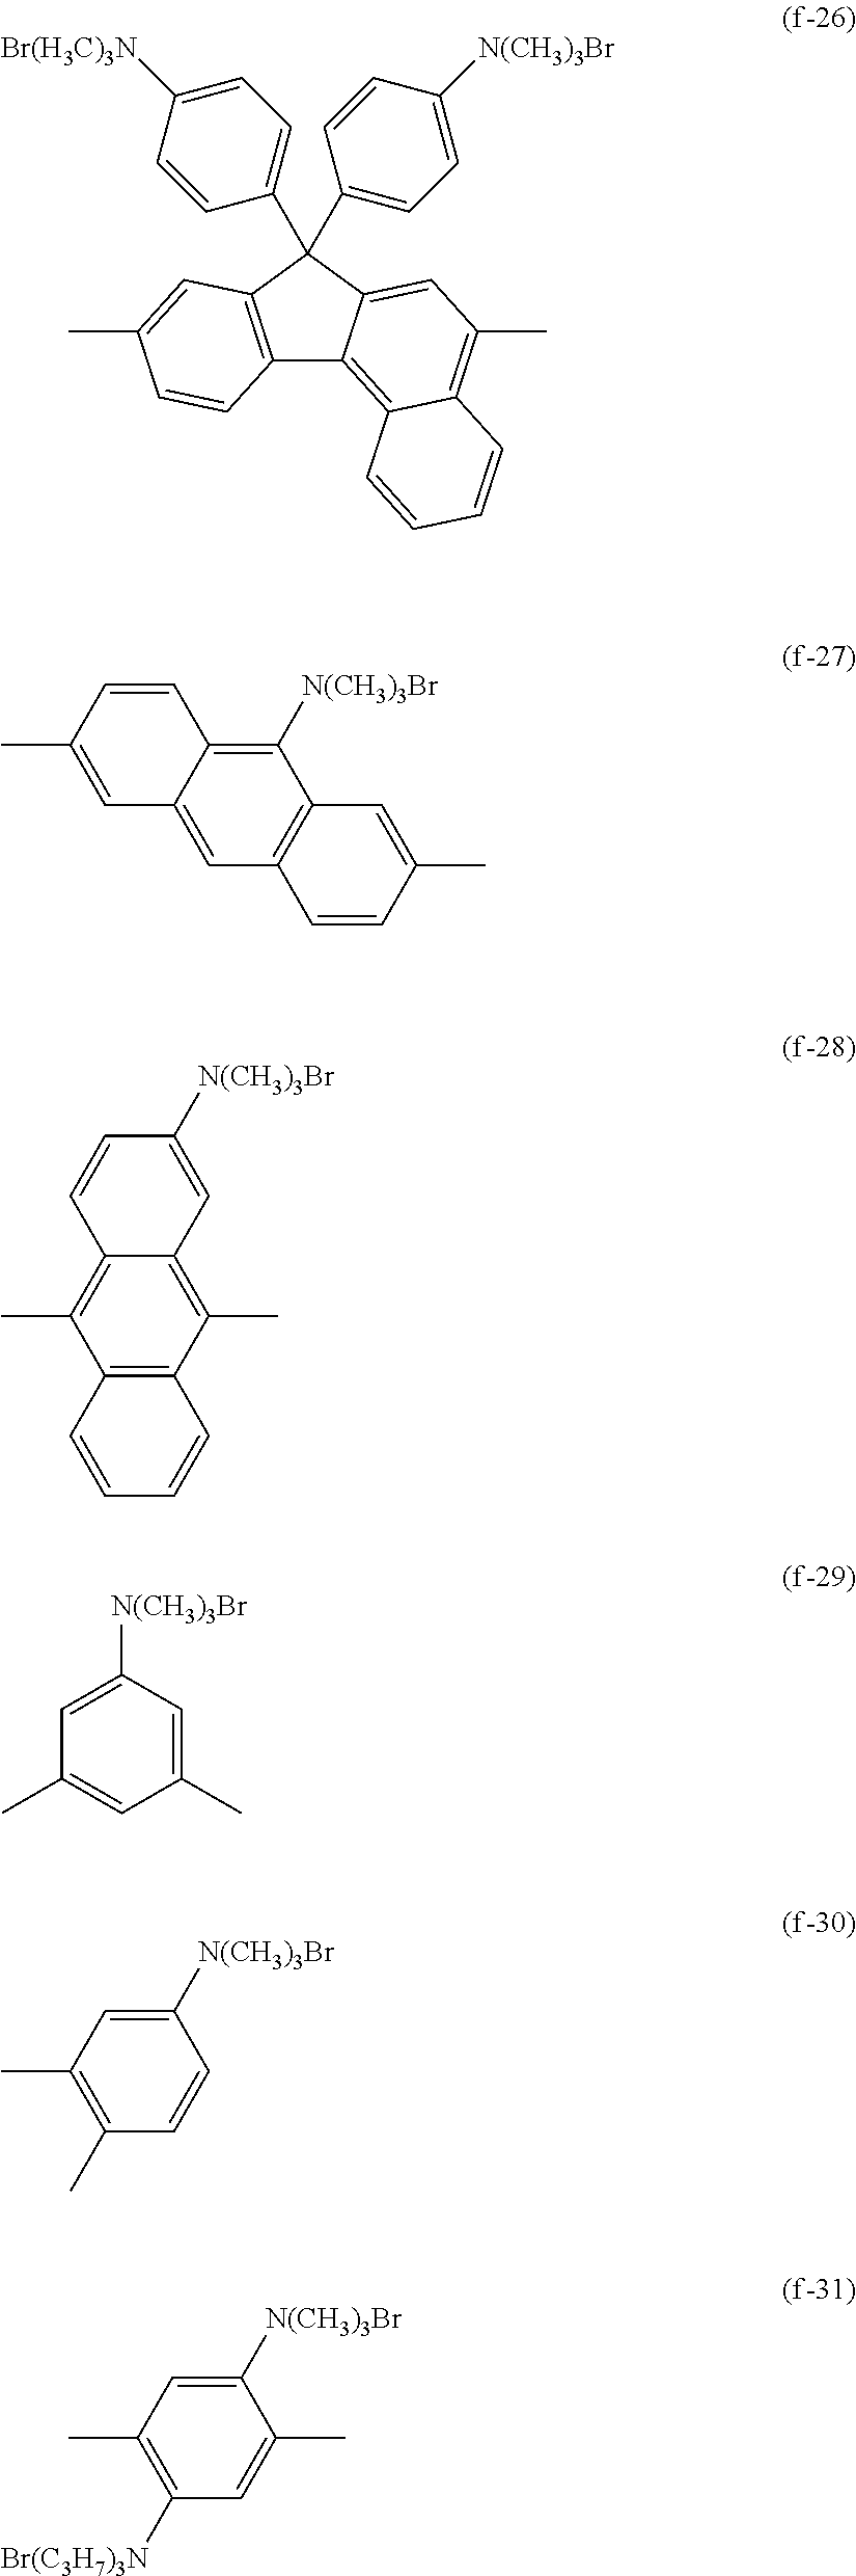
C12=C(C(C3=CC=C([Br(H3C)3N])C=C3)(C3=CC=C([N(CH3)3Br])C=C3)C3=CC(C)=C4C(=C13)C=CC=C4)C=C(C)C=C2.CC1=CC2=CC3=C(C([N(CH3)3Br])=C2C=C1)C=C(C)C=C3.CC1=C2C(=C(C)C3=C1C=CC=C3)C=C([N(CH3)3Br])C=C2.C1=C([N(CH3)3Br])C=C(C)C=C1C.CC1=C(C)C=CC([N(CH3)3Br])=C1.CC1=C([Br(C3H7)3N])C=C(C)C([N(CH3)3Br])=C1
